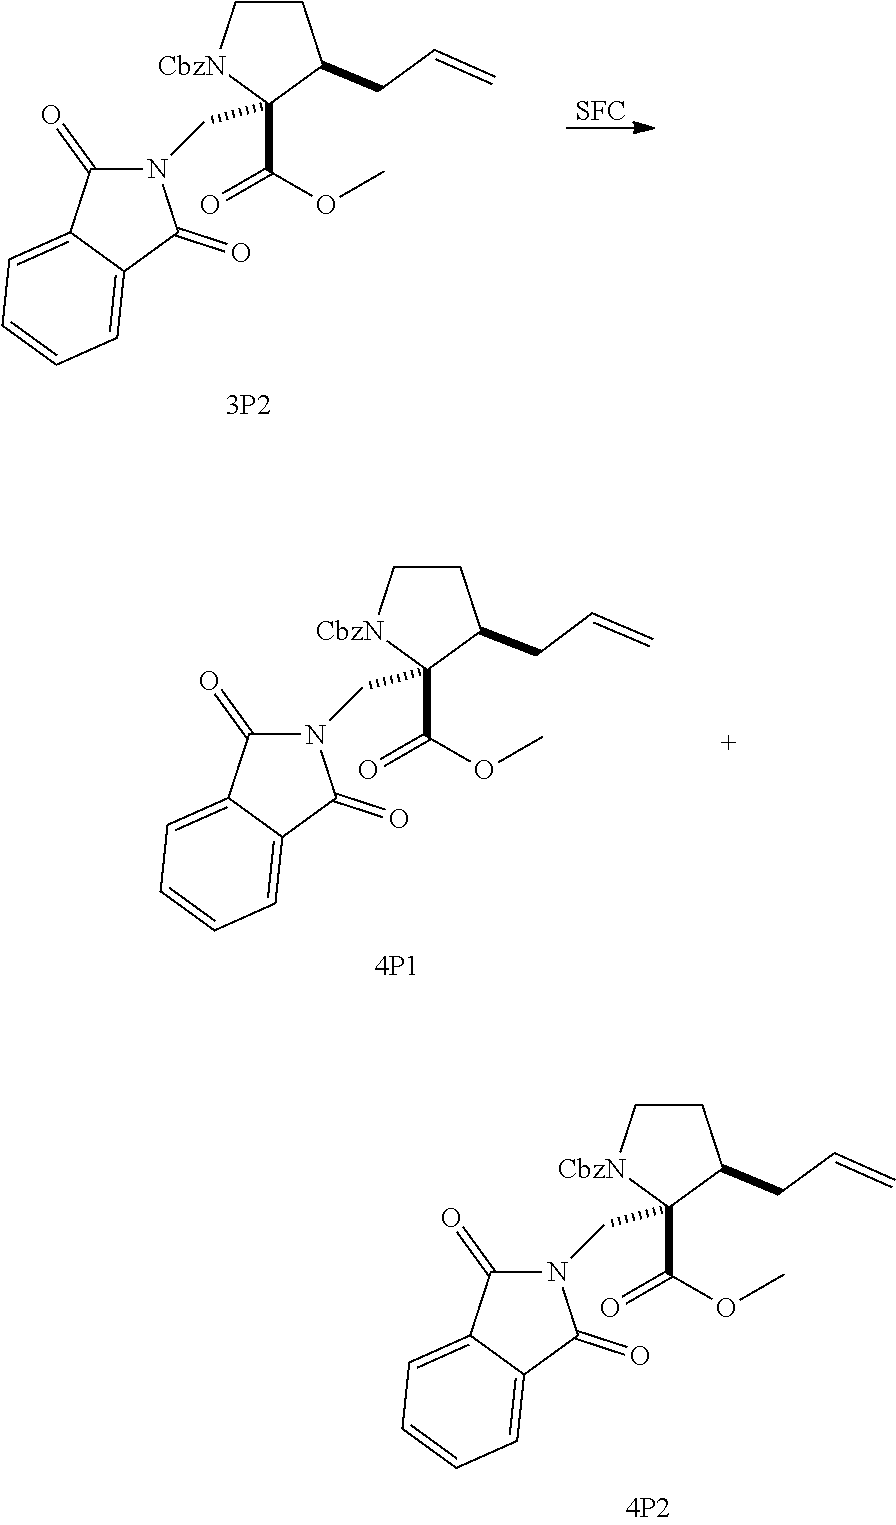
C1C[CbzN]C(C(OC)=O)(CN2C(=O)C3=CC=CC=C3C2=O)C1CC=C.[SFC].C1C[CbzN]C(C(OC)=O)(CN2C(=O)C3=CC=CC=C3C2=O)C1CC=C.C1C[CbzN]C(C(OC)=O)(CN2C(=O)C3=CC=CC=C3C2=O)C1CC=C
